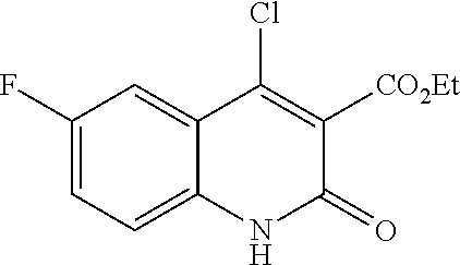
C1(F)=CC=C2C(=C1)C(Cl)=C([CO2Et])C(=O)N2
